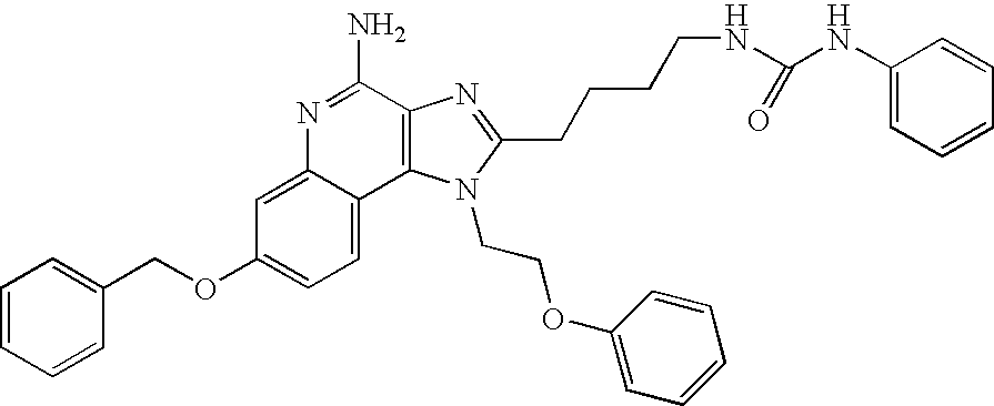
C1=C2C(=CC=C1OCC1=CC=CC=C1)C1=C(C(N)=N2)N=C(CCCCNC(NC2=CC=CC=C2)=O)N1CCOC1=CC=CC=C1
